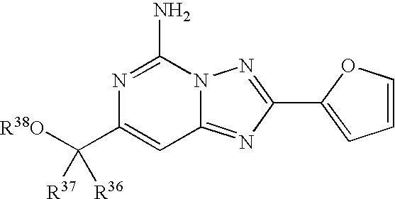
C(C1=CC2=NC(C3=CC=CO3)=NN2C(N)=N1)([R38O])([R37])[R36]
